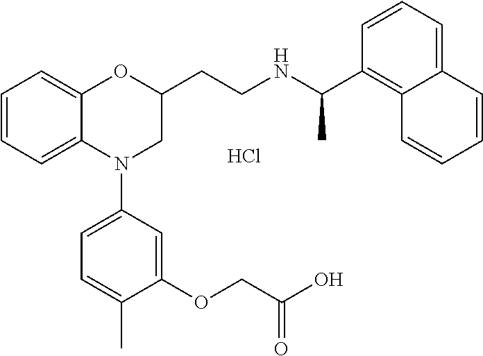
C1=CC=C2C(=C1)OC(CCNC(C1=C3C(=CC=C1)C=CC=C3)C)CN2C1=CC=C(C)C(OCC(O)=O)=C1.Cl
